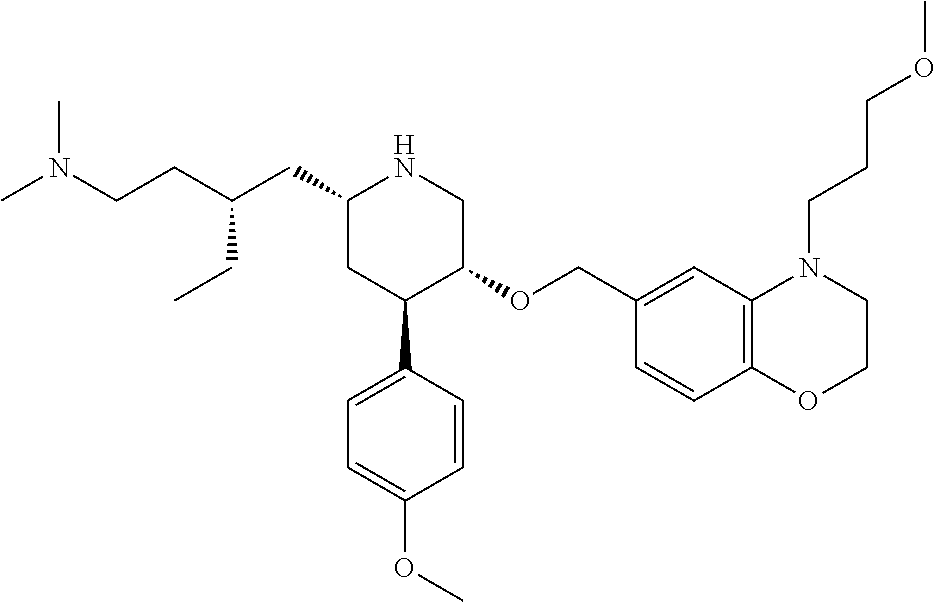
C1(CC(CCN(C)C)CC)CC(C2=CC=C(OC)C=C2)C(OCC2=CC3=C(C=C2)OCCN3CCCOC)CN1
